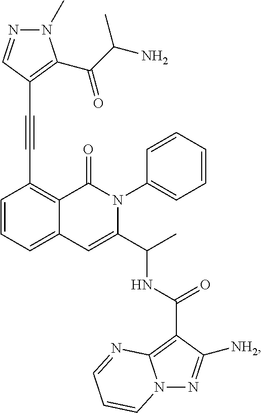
C1=CC=C2C(=C1C#CC1=C(C(C(N)C)=O)N(C)N=C1)C(=O)N(C1=CC=CC=C1)C(C(C)NC(=O)C1=C3N(N=C1[NH2])C=CC=N3)=C2
